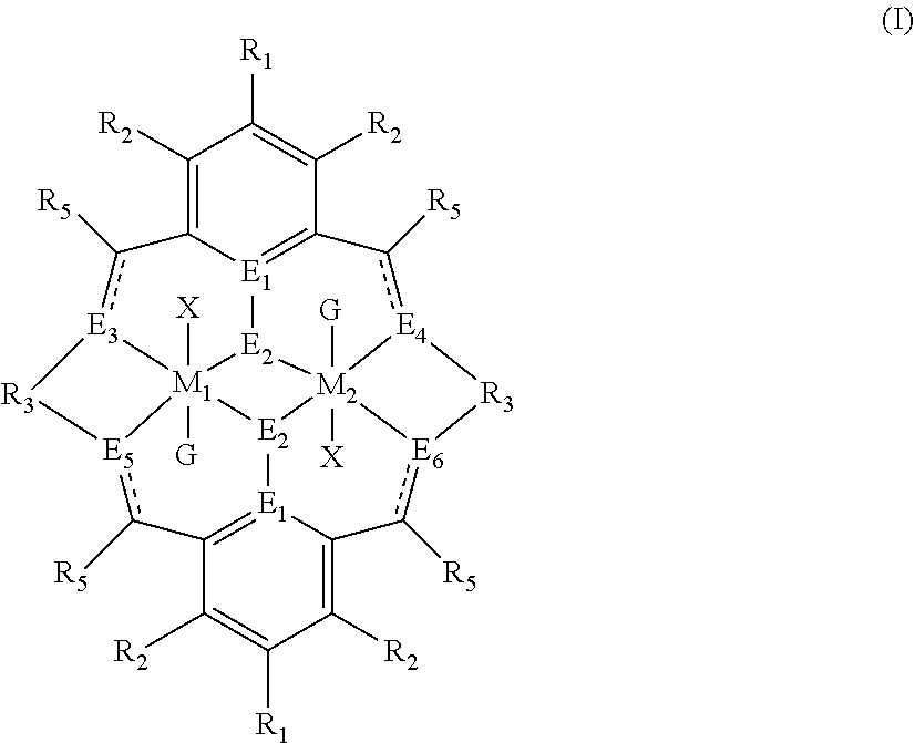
C1([R2])=C2[E1]3=C(C([R2])=C1[R1])c([R5])[E4]1[R3][E6]4c([R5])C5=C([R2])C([R1])=C([R2])C6=[E1]5[E2]5[M2]14([X])([G])[E2]3[M1]51([G])([X])[E3](c2[R5])[R3][E5]1c6[R5]
